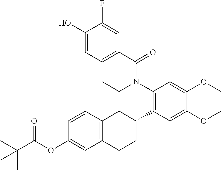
OC1=CC=C(C(N(C2=C(C3CC4=C(CC3)C=C(OC(C(C)(C)C)=O)C=C4)C=C(OC)C(OC)=C2)CC)=O)C=C1F
